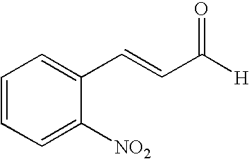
C1=CC=C([NO2])C(C=CC([H])=O)=C1
